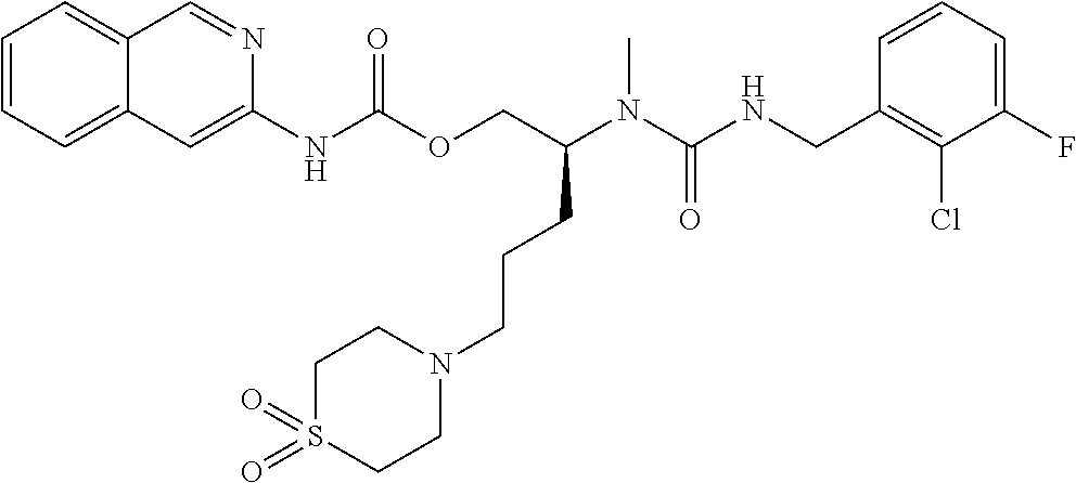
C1=CC(CNC(N(C)C(COC(NC2=CC3=CC=CC=C3C=N2)=O)CCCN2CCS(=O)(=O)CC2)=O)=C(Cl)C(F)=C1
